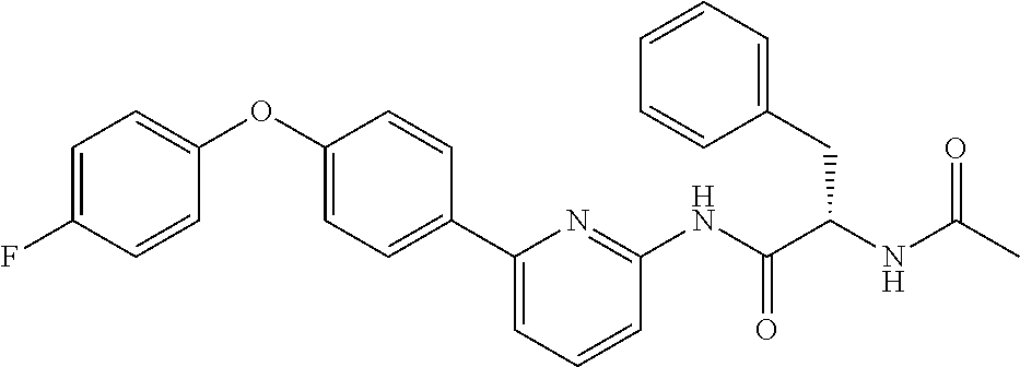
C1=C(F)C=CC(OC2=CC=C(C3=CC=CC(NC(C(NC(C)=O)CC4=CC=CC=C4)=O)=N3)C=C2)=C1
